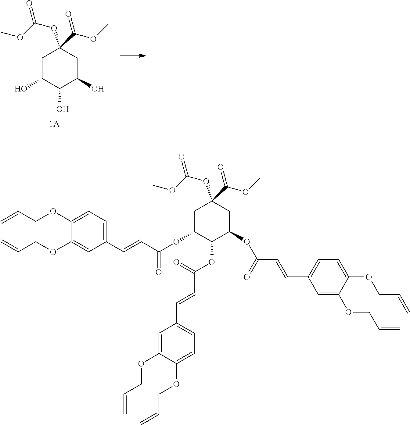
C1C(O)C(O)C(O)CC1(OC(=O)OC)C(OC)=O.C1C(OC(C=CC2=CC=C(OCC=C)C(OCC=C)=C2)=O)C(OC(C=CC2=CC=C(OCC=C)C(OCC=C)=C2)=O)C(OC(C=CC2=CC=C(OCC=C)C(OCC=C)=C2)=O)CC1(OC(=O)OC)C(OC)=O
